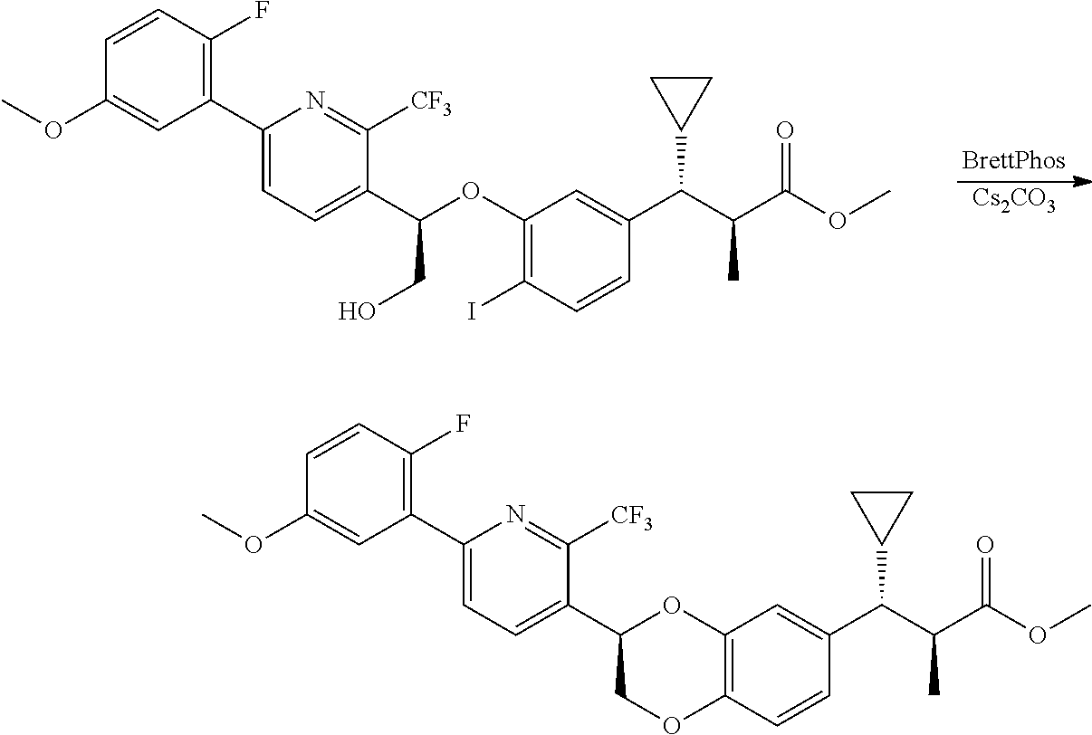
[Cs2CO3].C1=CC(F)=C(C2=CC=C(C(CO)OC3=C(I)C=CC(C(C(C(OC)=O)C)C4CC4)=C3)C([CF3])=N2)C=C1OC.C1=CC(F)=C(C2=CC=C(C3COC4=C(O3)C=C(C(C(C(OC)=O)C)C3CC3)C=C4)C([CF3])=N2)C=C1OC
